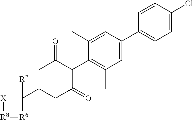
C1=C(C2=CC=C(Cl)C=C2)C=C(C)C(C2C(=O)CC(C3([R7])[X][R8][R6]3)CC2=O)=C1C
